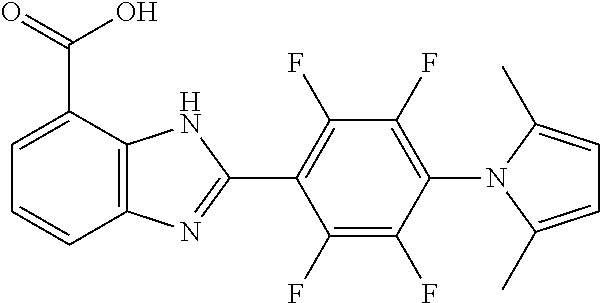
C1(F)=C(F)C(N2C(C)=CC=C2C)=C(F)C(F)=C1C1=NC2=C(N1)C(C(=O)O)=CC=C2
